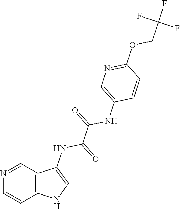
C12=C(C=NC=C1)C(NC(C(=O)NC1=CN=C(OCC(F)(F)F)C=C1)=O)=CN2
